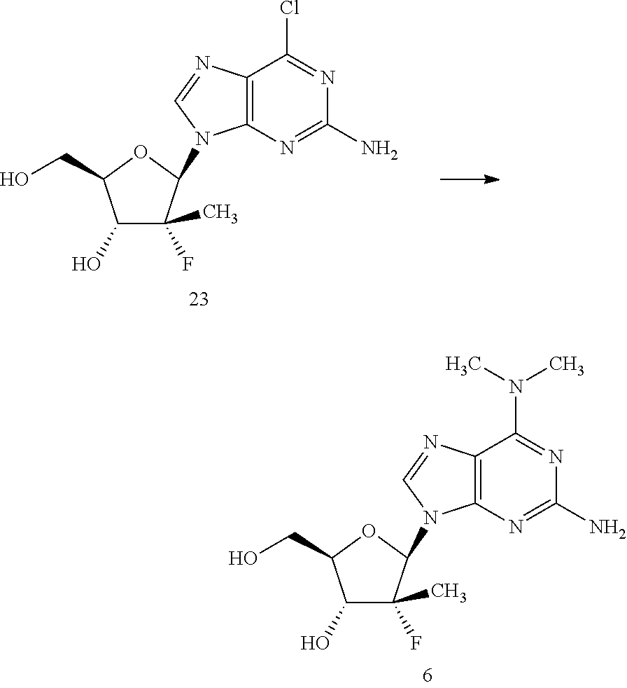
C1(O)C(F)(C)C(N2C3=C(C(Cl)=NC(N)=N3)N=C2)OC1CO.C1(O)C(F)(C)C(N2C3=C(C(N(C)C)=NC(N)=N3)N=C2)OC1CO
